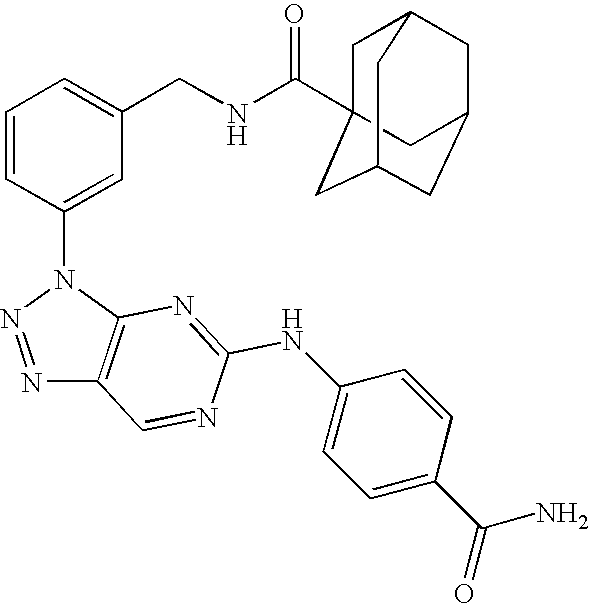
N1=NN(C2=CC(CNC(=O)C34CC5CC(CC(C3)C5)C4)=CC=C2)C2=C1C=NC(NC1=CC=C(C(=O)N)C=C1)=N2
